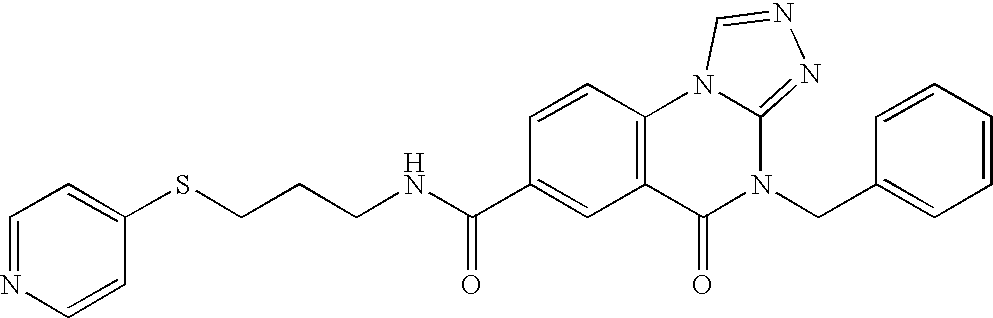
C(CNC(C1=CC2=C(C=C1)N1C(=NN=C1)N(CC1=CC=CC=C1)C2=O)=O)CSC1=CC=NC=C1
